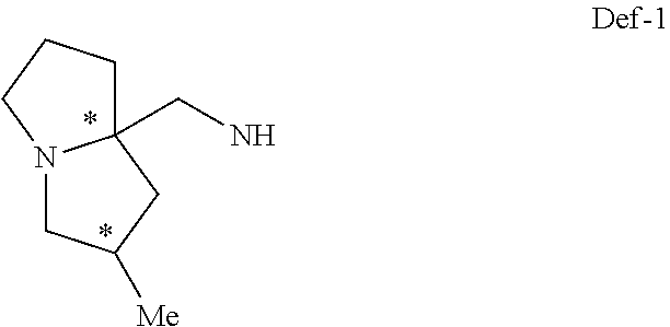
N12CC([Me])CC1(CN)CCC2
